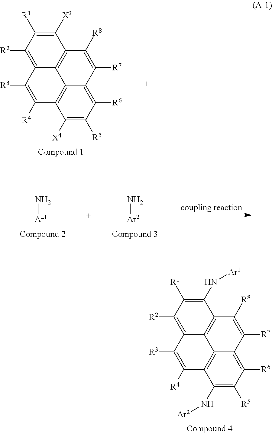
C1(N[Ar2])=C([R5])C([R6])=C2C3=C1C([R4])=C([R3])C1=C([R2])C([R1])=C(N[Ar1])C(=C31)C([R8])=C2[R7].C1([X4])=C([R5])C([R6])=C2C3=C1C([R4])=C([R3])C1=C([R2])C([R1])=C([X3])C(=C31)C([R8])=C2[R7].N[Ar1].N[Ar2]
